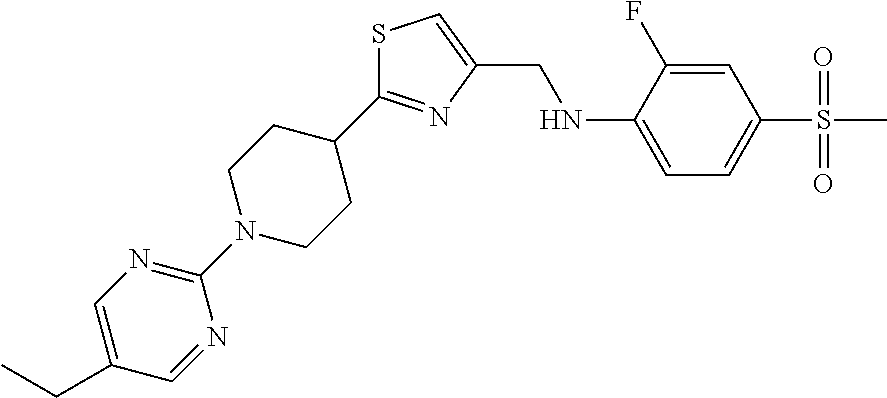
S1C(C2CCN(C3=NC=C(CC)C=N3)CC2)=NC(CNC2=CC=C(S(C)(=O)=O)C=C2F)=C1
